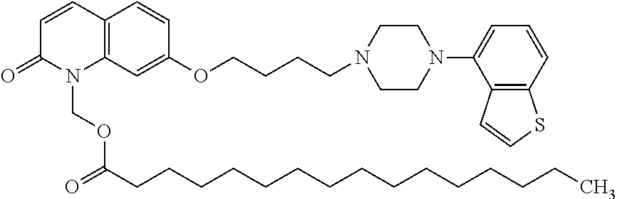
C12=C(C=C(OCCCCN3CCN(C4=CC=CC5=C4C=CS5)CC3)C=C1)N(COC(=O)CCCCCCCCCCCCCCC)C(=O)C=C2
